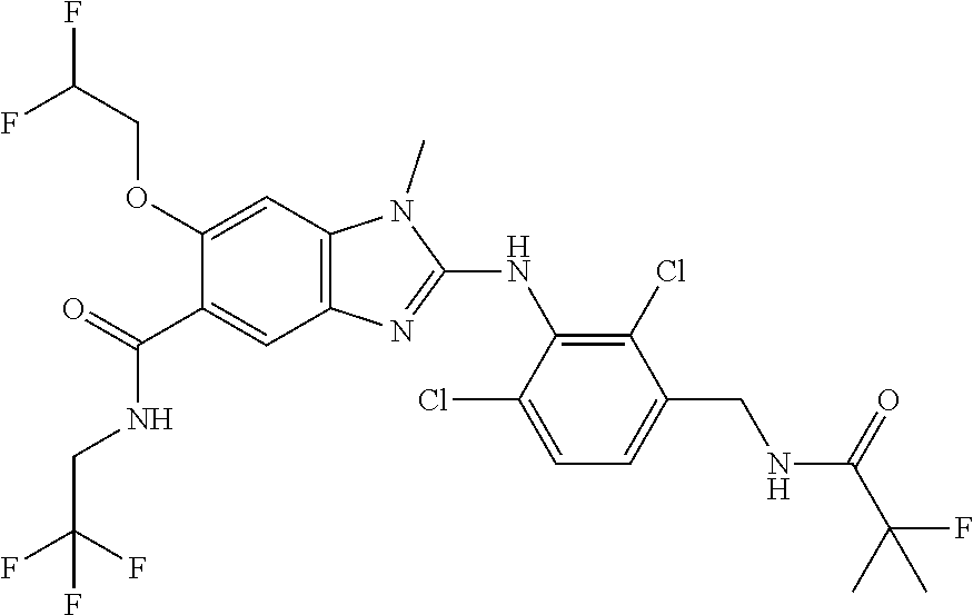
C1(OCC(F)F)=CC2=C(C=C1C(NCC(F)(F)F)=O)N=C(NC1=C(Cl)C(CNC(C(C)(F)C)=O)=CC=C1Cl)N2C
